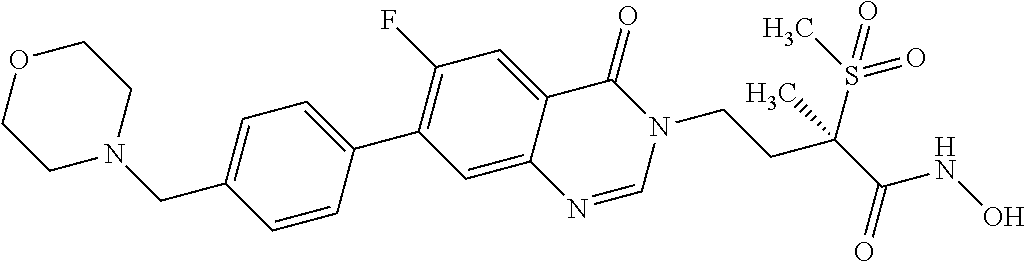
C1(F)=C(C2=CC=C(CN3CCOCC3)C=C2)C=C2C(=C1)C(=O)N(CCC(C(NO)=O)(S(C)(=O)=O)C)C=N2
